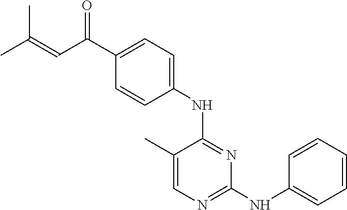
C1(C)=CN=C(NC2=CC=CC=C2)N=C1NC1=CC=C(C(C=C(C)C)=O)C=C1
